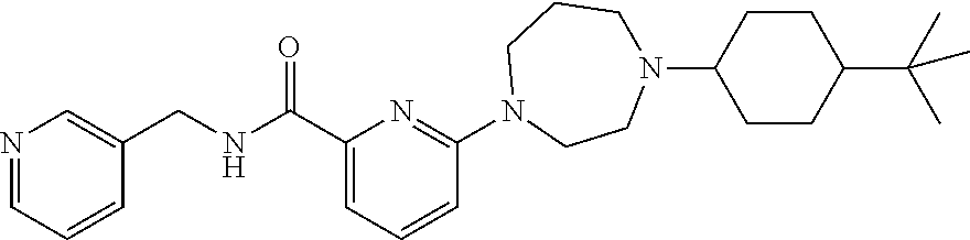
C1(C(NCC2=CN=CC=C2)=O)=CC=CC(N2CCN(C3CCC(C(C)(C)C)CC3)CCC2)=N1
